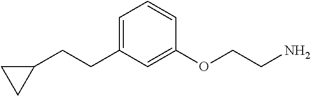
C1(CCC2=CC=CC(OCCN)=C2)CC1
